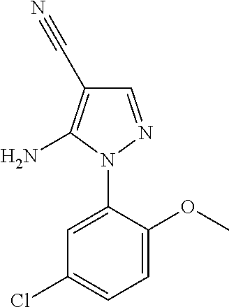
C1=C(N2N=CC(C#N)=C2N)C(OC)=CC=C1Cl
